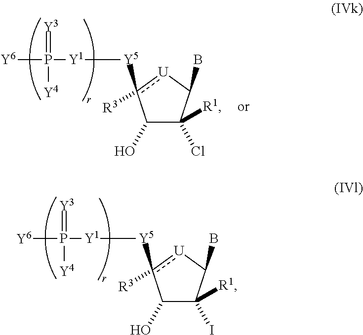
C1(O)C([R1])(I)C(B)[U]c1([Y5][Y1]P([Y6])(=[Y3])[Y4])[R3].C1(O)C([R1])(Cl)C(B)[U]c1([Y5][Y1]P([Y6])(=[Y3])[Y4])[R3]
